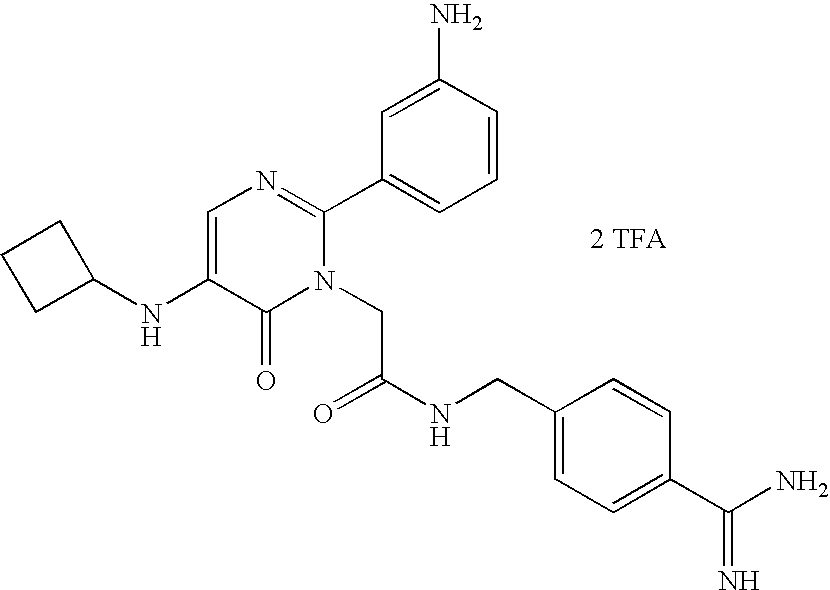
C1=C(NC2CCC2)C(=O)N(CC(=O)NCC2=CC=C(C(N)=N)C=C2)C(C2=CC=CC(N)=C2)=N1.[2 TFA]
